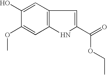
C1(OC)=CC2=C(C=C1O)C=C(C(OCC)=O)N2
